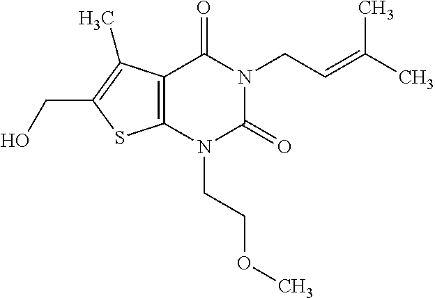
C12=C(N(CCOC)C(=O)N(CC=C(C)C)C1=O)SC(CO)=C2C
